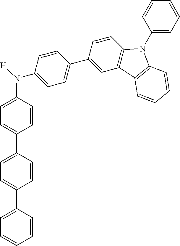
C1=CC(C2=CC=C(C3=CC=C(N([H])C4=CC=C(C5=CC6=C(C=C5)N(C5=CC=CC=C5)C5=C6C=CC=C5)C=C4)C=C3)C=C2)=CC=C1
